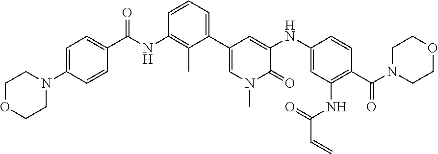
C1=C(N2CCOCC2)C=CC(C(NC2=C(C)C(C3=CN(C)C(=O)C(NC4=CC(NC(=O)C=C)=C(C(N5CCOCC5)=O)C=C4)=C3)=CC=C2)=O)=C1
